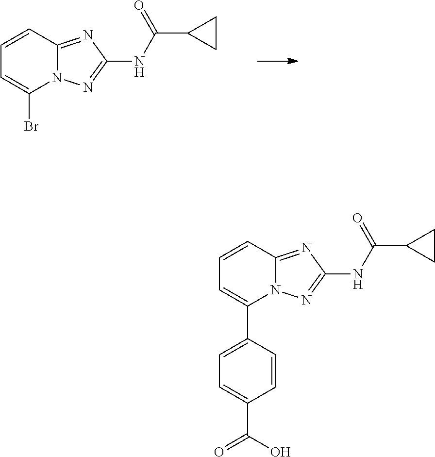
C1=CC2=NC(NC(C3CC3)=O)=NN2C(Br)=C1.C1=CC2=NC(NC(C3CC3)=O)=NN2C(C2=CC=C(C(O)=O)C=C2)=C1
